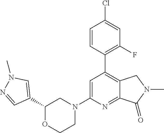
C1(C2=CN(C)N=C2)OCCN(C2=CC(C3=C(F)C=C(Cl)C=C3)=C3C(=N2)C(=O)N(C)C3)C1
